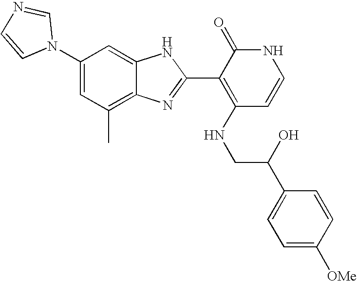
C1(C)=C2C(=CC(N3C=NC=C3)=C1)NC(C1=C(NCC(C3=CC=C([OMe])C=C3)O)C=CNC1=O)=N2
